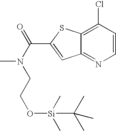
N(C(C1=CC2=NC=CC(Cl)=C2S1)=O)(CCO[Si](C)(C)C(C)(C)C)C
